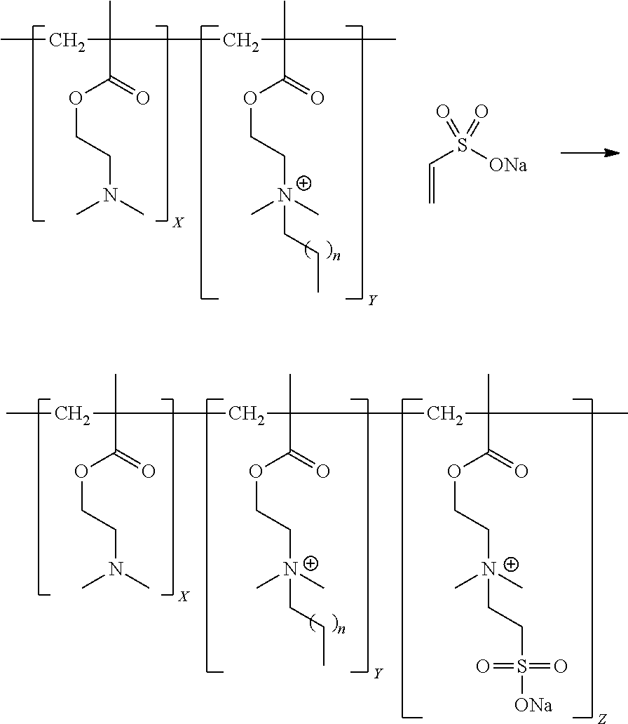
CCC(CC(C(=O)OCC[N+](C)(C)CCC)(C)CC(C(=O)OCC[N+](C)(C)CCS(=O)(=O)[ONa])(C)C)(C)C(=O)OCCN(C)C.CCC(CC(C(=O)OCC[N+](C)(C)CCC)(C)C)(C)C(=O)OCCN(C)C.C(=C)S([ONa])(=O)=O
